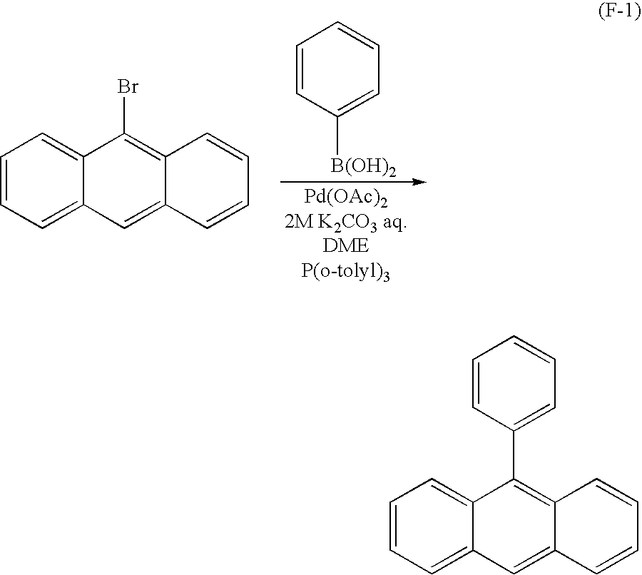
C1=CC=C2C(=C1)C(Br)=C1C(=C2)C=CC=C1.C1=CC([B(OH)2])=CC=C1.C1=CC=C2C(=C1)C(C1=CC=CC=C1)=C1C(=C2)C=CC=C1
